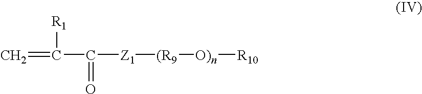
C=C(C([Z1][(R9][O)n][R10])=O)[R1]
